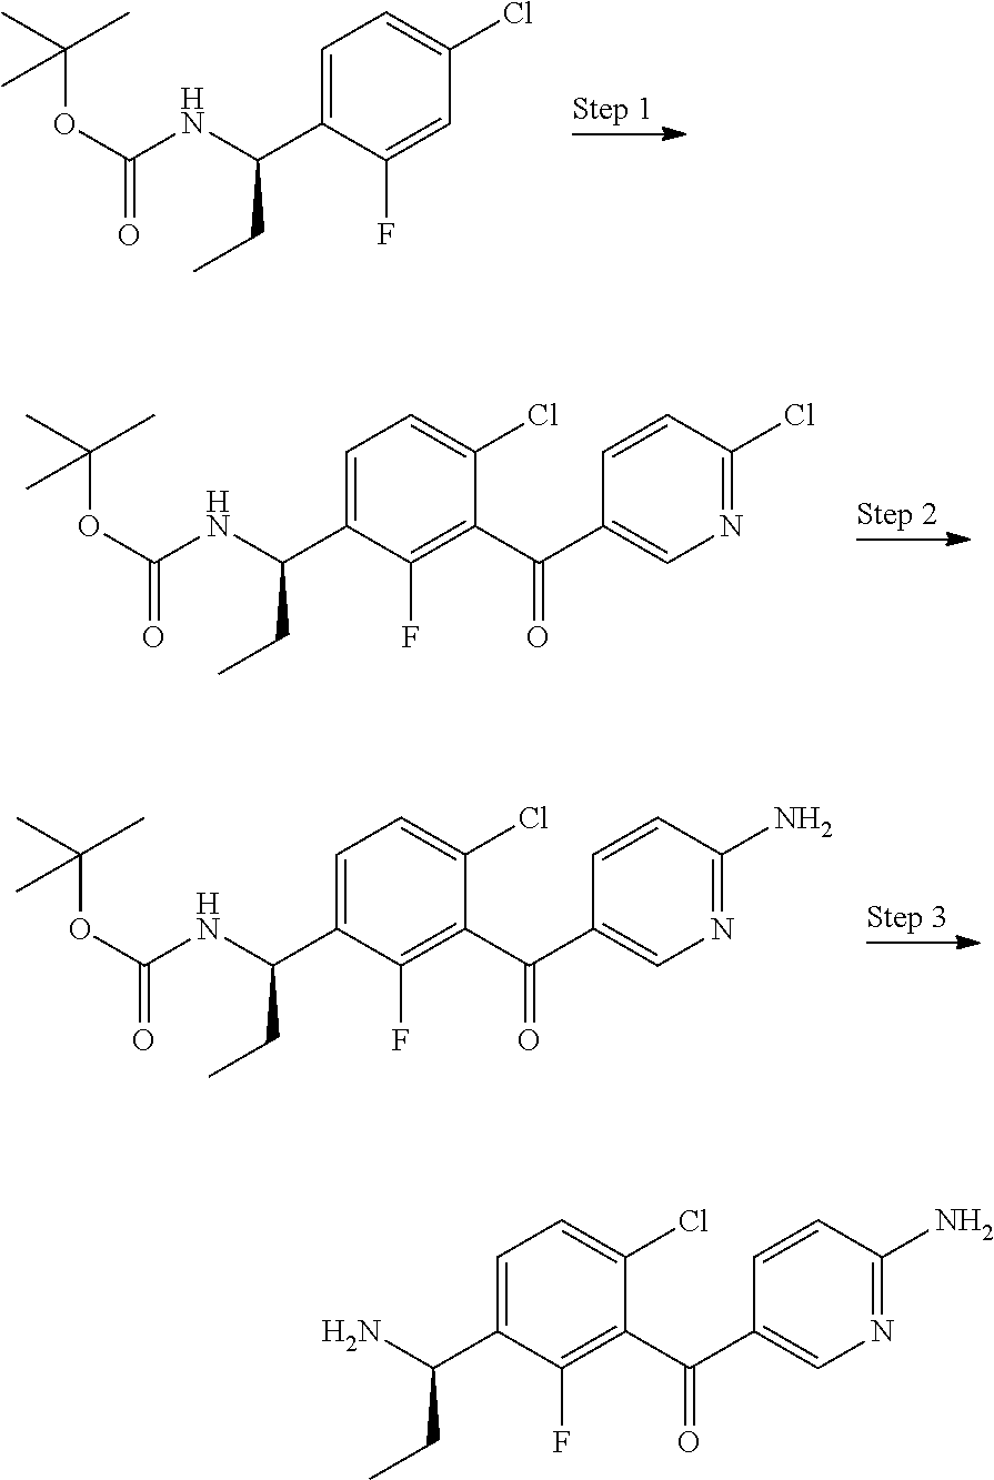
C1=C(F)C(C(NC(=O)OC(C)(C)C)CC)=CC=C1Cl.N1=C(Cl)C=CC(C(C2=C(F)C(C(NC(OC(C)(C)C)=O)CC)=CC=C2Cl)=O)=C1.N1=C(N)C=CC(C(C2=C(F)C(C(NC(OC(C)(C)C)=O)CC)=CC=C2Cl)=O)=C1.C1(N)=NC=C(C(C2=C(F)C(C(N)CC)=CC=C2Cl)=O)C=C1
